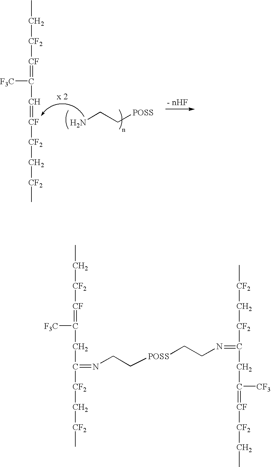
C([CF2][CF]=C(CC([CF2]C[CF2]C)=NCC[POSS]CCN=C([CF2]C[CF2]C)CC(=[CF][CF2]CC)[CF3])[F3C])C.CC[CF2][CF]=C(C=[CF][CF2]C[CF2]C)[F3C].NCC[POSS]
